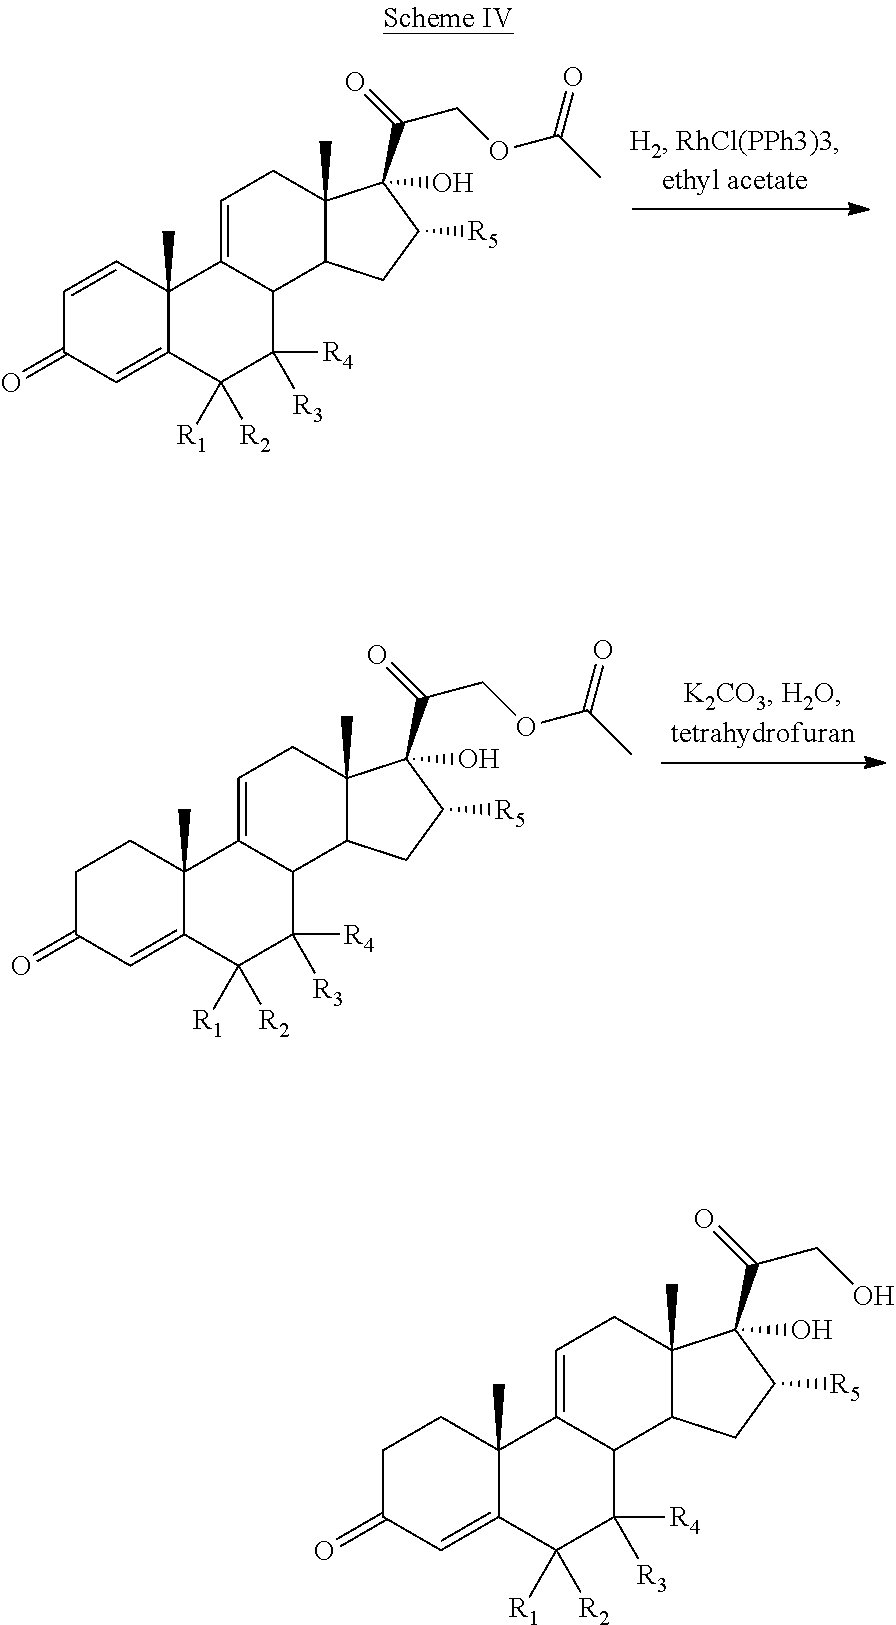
C1C(=O)C=C2C(C)(C1)C1=CCC3(C)C(C1C([R4])([R3])C2([R1])[R2])CC([R5])C3(C(=O)CO)O.C1=CC2(C)C(=CC1=O)C([R1])([R2])C([R4])([R3])C1C2=CCC2(C)C1CC([R5])C2(C(=O)COC(C)=O)O.C1C(=O)C=C2C(C)(C1)C1=CCC3(C)C(C1C([R4])([R3])C2([R1])[R2])CC([R5])C3(C(=O)COC(C)=O)O
